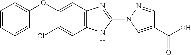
C1(OC2=CC=CC=C2)=CC2=C(NC(N3C=C(C(=O)O)C=N3)=N2)C=C1Cl
